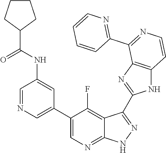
C1=NC=C(C2=CN=C3C(=C2F)C(C2=NC4=C(N2)C=CN=C4C2=NC=CC=C2)=N[N H]3)C=C1NC(C1CCCC1)=O
